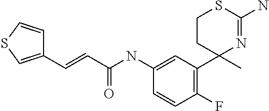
C1CC(C)(C2=C(F)C=CC(NC(C=CC3=CSC=C3)=O)=C2)N=C(N)S1
